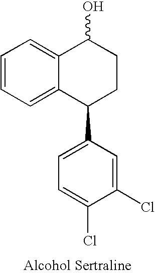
C1=CC=C2C(=C1)C(O)CCC2C1=CC=C(Cl)C(Cl)=C1
